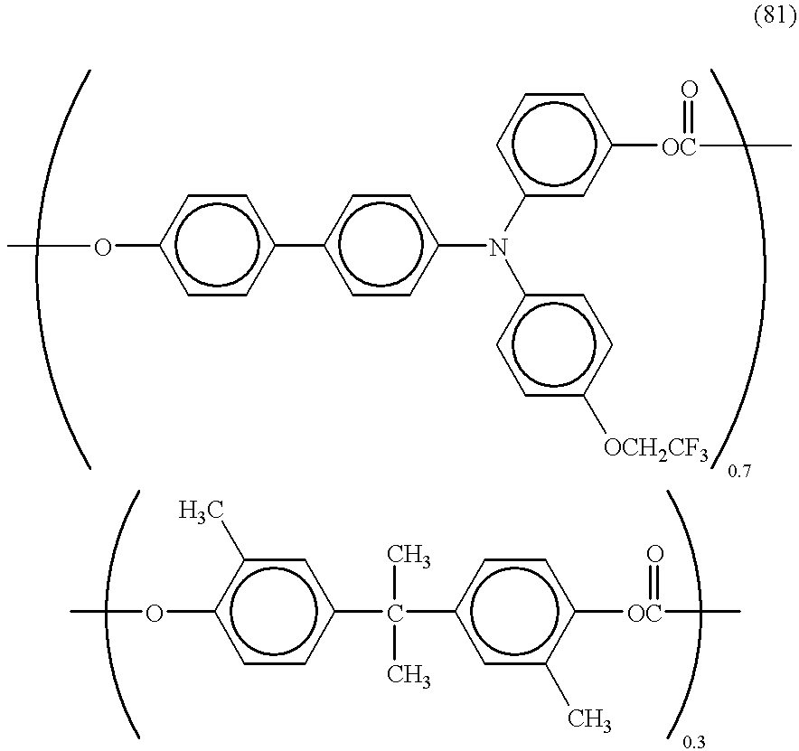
COc1ccc(-c2ccc(N(c3cc([OC](C)=O)ccc3)c3ccc([OCH2CF3])cc3)cc2)cc1.COc1ccc(C(c2cc(C)c([OC](C)=O)cc2)(C)C)cc1C
